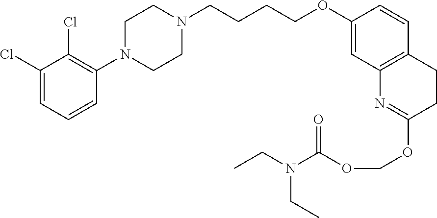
C1(Cl)=CC=CC(N2CCN(CCCCOC3=CC4=C(C=C3)CCC(OCOC(N(CC)CC)=O)=N4)CC2)=C1Cl
